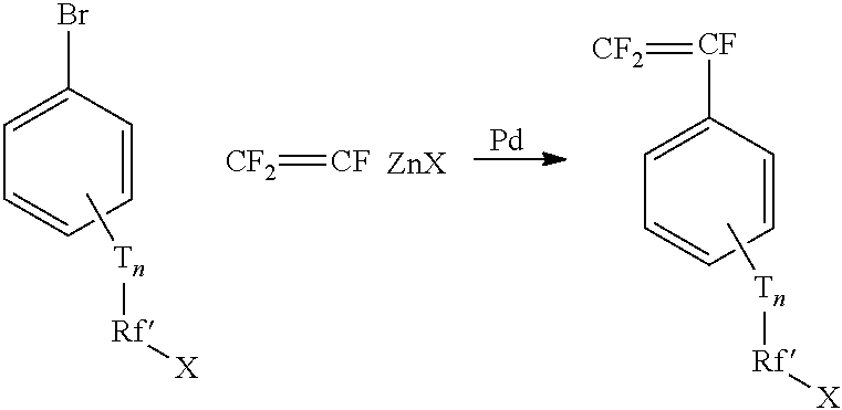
C1=CC=CC=C1[CF]=[CF2].C[Tn][Rf][X].[Pd].C1=CC=CC=C1Br.C[Tn][Rf][X].[CF2]=[CF].[ZnX]
